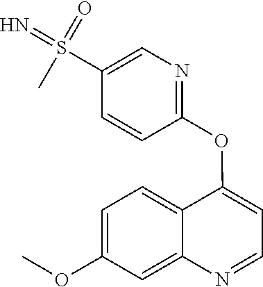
C1=C(OC)C=C2C(=C1)C(OC1=NC=C(S(=N)(=O)C)C=C1)=CC=N2
